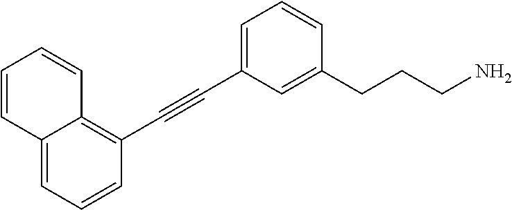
C1=C(C#CC2=C3C(=CC=C2)C=CC=C3)C=C(CCCN)C=C1
